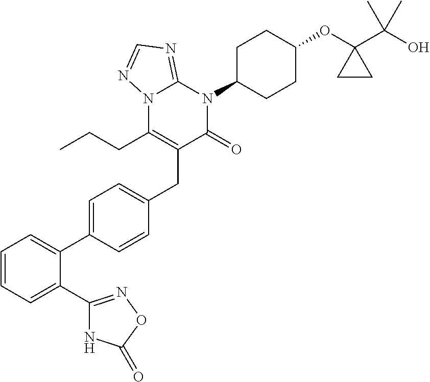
C1(C2=NOC(=O)N2)=CC=CC=C1C1=CC=C(CC2=C(CCC)N3C(=NC=N3)N(C3CCC(OC4(C(O)(C)C)CC4)CC3)C2=O)C=C1
